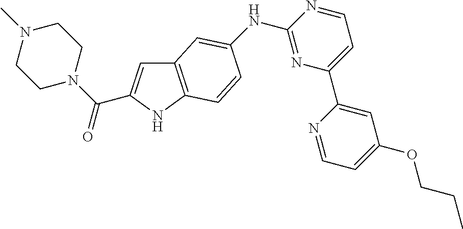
C1N(C)CCN(C(=O)C2=CC3=C(N2)C=CC(NC2=NC(C4=CC(OCCC)=CC=N4)=CC=N2)=C3)C1
